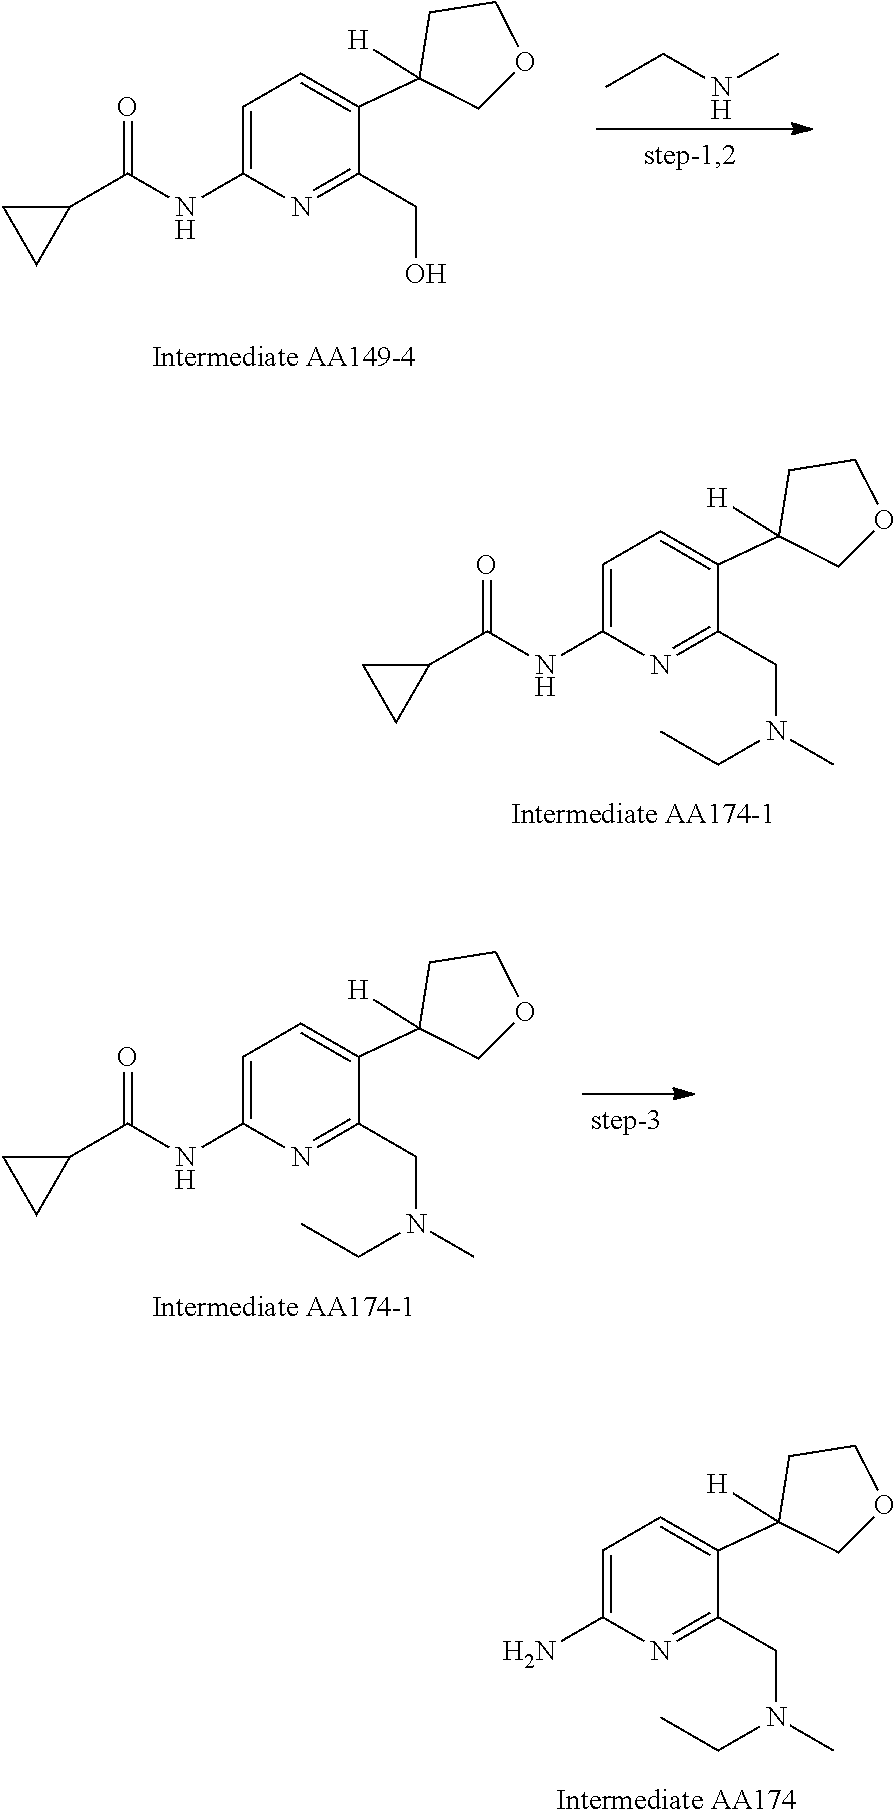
C1=C(NC(C2CC2)=O)N=C(CO)C(C2([H])CCOC2)=C1.CCNC.C1=C(NC(C2CC2)=O)N=C(CN(C)CC)C(C2([H])CCOC2)=C1.C1=C(NC(C2CC2)=O)N=C(CN(C)CC)C(C2([H])CCOC2)=C1.C1=C(N)N=C(CN(C)CC)C(C2([H])CCOC2)=C1
